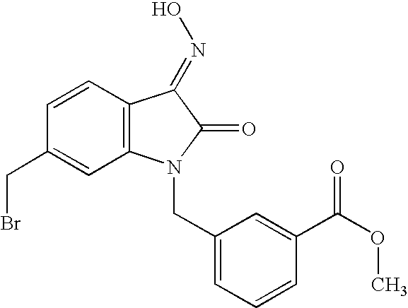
C1=CC2=C(C=C1CBr)N(CC1=CC=CC(C(OC)=O)=C1)C(=O)C2=NO
